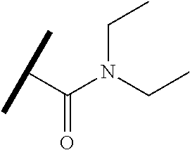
C(C(N(CC)CC)=O)(C)C
